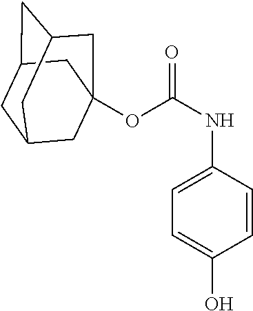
O(C(NC1=CC=C(O)C=C1)=O)C12CC3CC(CC(C1)C3)C2
